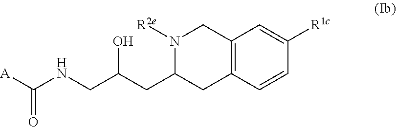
C12=C(C=CC([R1c])=C1)CC(CC(CNC([A])=O)O)N([R2e])C2
